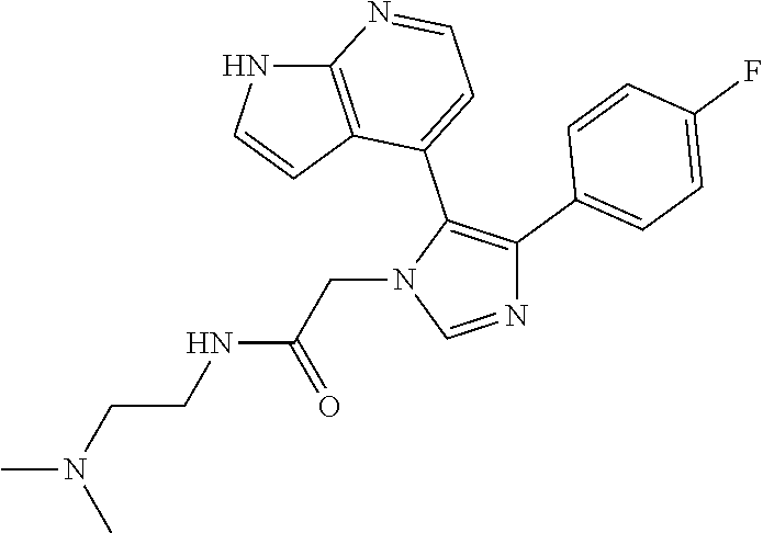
C12=C(C=CN1)C(C1=C(C3=CC=C(F)C=C3)N=CN1CC(NCCN(C)C)=O)=CC=N2
